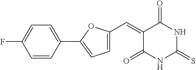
C1=C(C=C2C(=O)NC(=S)NC2=O)OC(C2=CC=C(F)C=C2)=C1
